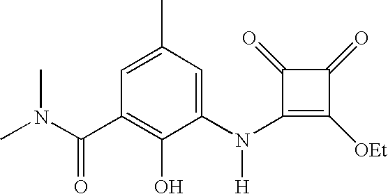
C1(N(C2=CC(C)=CC(C(N(C)C)=O)=C2O)[H])=C([OEt])C(=O)C1=O
